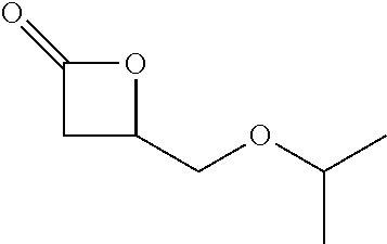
C1C(COC(C)C)OC1=O
